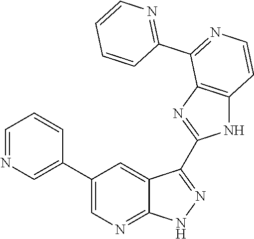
C1=NC=C(C2=CN=C3C(=C2)C(C2=NC4=C(N2)C=CN=C4C2=NC=CC=C2)=NN3)C=C1
